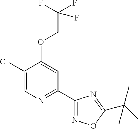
C1(Cl)=CN=C(C2=NOC(C(C)(C)C)=N2)C=C1OCC(F)(F)F
